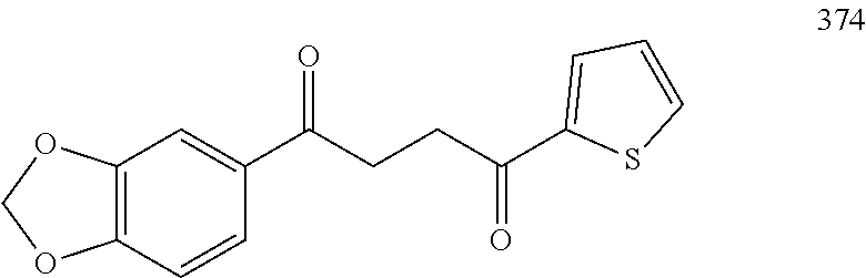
C12=C(C=CC(C(CCC(C3=CC=CS3)=O)=O)=C1)OCO2
